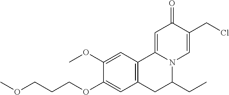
COCCCOC1=CC2=C(C=C1OC)C1=CC(=O)C(CCl)=CN1C(CC)C2
